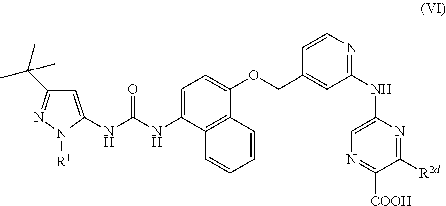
C1=C(NC(NC2=CC(C(C)(C)C)=NN2[R1])=O)C2=C(C(OCC3=CC(NC4=CN=C([COOH])C([R2d])=N4)=NC=C3)=C1)C=CC=C2
